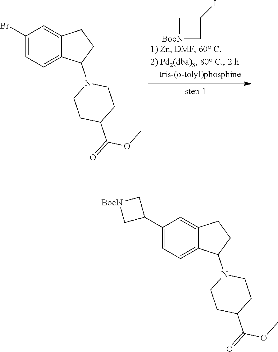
C1(C2C[BocN]C2)=CC=C2C(=C1)CCC2N1CCC(C(=O)OC)CC1.C1(Br)=CC=C2C(=C1)CCC2N1CCC(C(=O)OC)CC1.C1[BocN]CC1I
